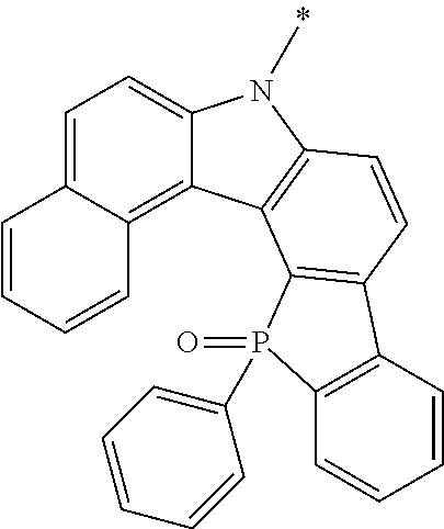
C1=C2C(=C3C(=C1)N(C)C1=C3C3=C(C=C1)C1=C(P3(=O)C3=CC=CC=C3)C=CC=C1)C=CC=C2
